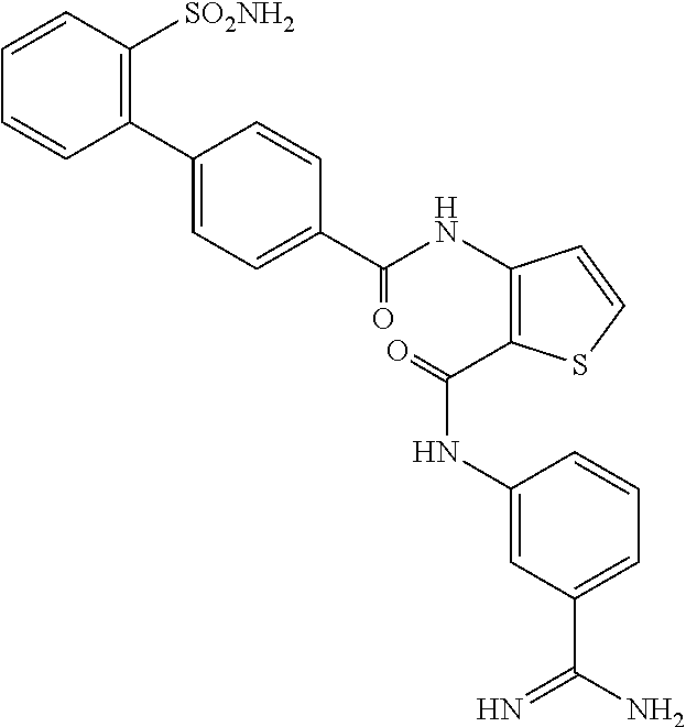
C1=CC([SO2NH2])=C(C2=CC=C(C(NC3=C(C(NC4=CC(C(N)=N)=CC=C4)=O)SC=C3)=O)C=C2)C=C1
